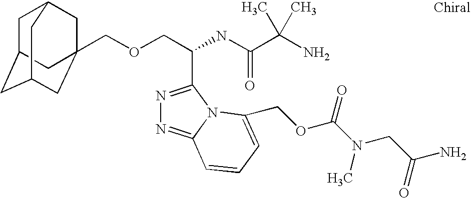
C(OCC(C1=NN=C2N1C(COC(N(CC(N)=O)C)=O)=CC=C2)NC(=O)C(C)(N)C)C12CC3CC(CC(C1)C3)C2
